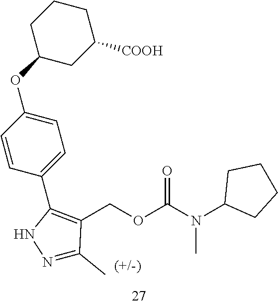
C1CCC(OC2=CC=C(C3=C(COC(N(C4CCCC4)C)=O)C(C)=NN3)C=C2)CC1[COOH]
